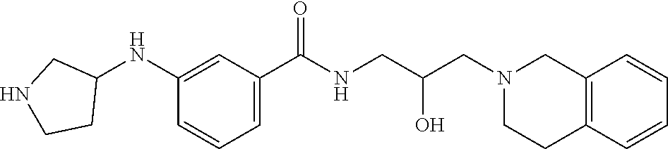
C1(NC2CNCC2)=CC(C(NCC(CN2CCC3=C(C2)C=CC=C3)O)=O)=CC=C1
